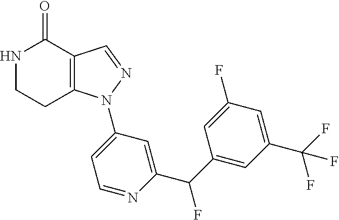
C12=C(C=NN1C1=CC=NC(C(C3=CC(C(F)(F)F)=CC(F)=C3)F)=C1)C(=O)NCC2
